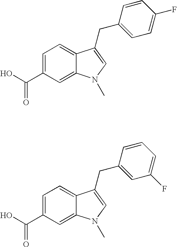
C1(C(O)=O)=CC=C2C(=C1)N(C)C=C2CC1=CC=C(F)C=C1.C1(C(O)=O)=CC=C2C(=C1)N(C)C=C2CC1=CC(F)=CC=C1
